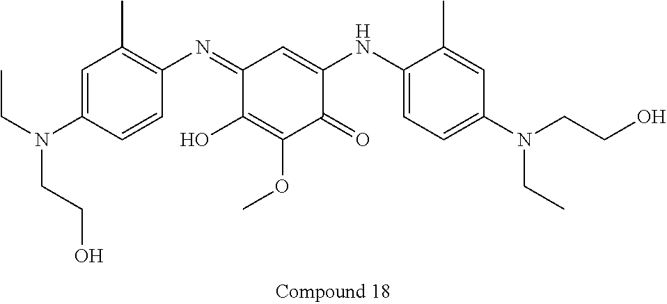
C1=C(N(CC)CCO)C=CC(N=C2C(O)=C(OC)C(=O)C(NC3=CC=C(N(CCO)CC)C=C3C)=C2)=C1C
